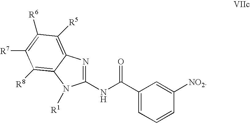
C1(NC(C2=CC=CC([NO2])=C2)=O)=NC2=C([R5])C([R6])=C([R7])C([R8])=C2N1[R1]
